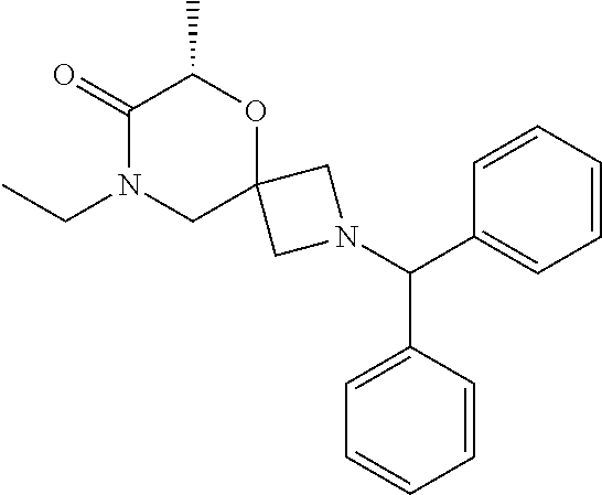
C12(OC(C)C(=O)N(CC)C1)CN(C(C1=CC=CC=C1)C1=CC=CC=C1)C2
